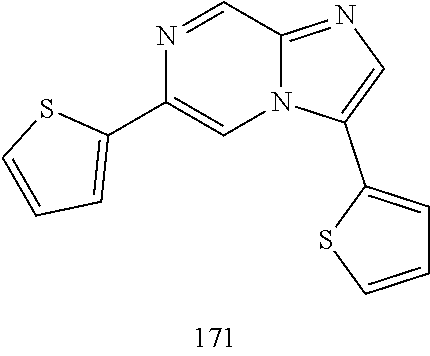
C1(C2=CN3C(=NC=C3C3=CC=CS3)C=N2)=CC=CS1
